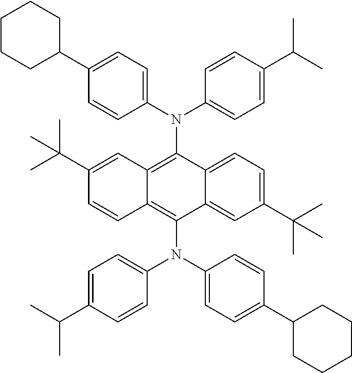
C1(N(C2=CC=C(C(C)C)C=C2)C2=C3C(=C(N(C4=CC=C(C(C)C)C=C4)C4=CC=C(C5CCCCC5)C=C4)C4=CC(C(C)(C)C)=CC=C24)C=CC(C(C)(C)C)=C3)=CC=C(C2CCCCC2)C=C1
